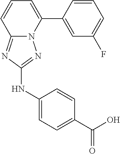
C1=CC(C2=CC=CC3=NC(NC4=CC=C(C(=O)O)C=C4)=NN23)=CC(F)=C1
